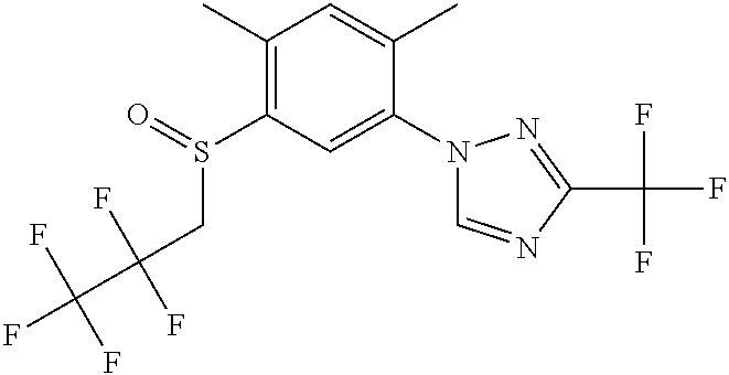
C1(C)=C(S(CC(F)(F)C(F)(F)F)=O)C=C(N2C=NC(C(F)(F)F)=N2)C(C)=C1
